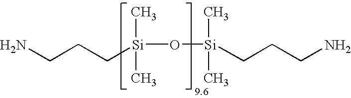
C(CC[Si](O[Si](CCCN)(C)C)(C)C)N
